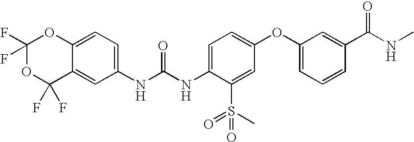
C1(NC(NC2=CC=C(OC3=CC=CC(C(NC)=O)=C3)C=C2S(C)(=O)=O)=O)=CC=C2C(=C1)C(F)(F)OC(F)(F)O2
